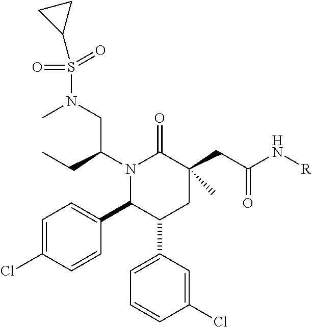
C1=C(Cl)C=CC(C2C(C3=CC=CC(Cl)=C3)CC(CC(N[R])=O)(C)C(=O)N2C(CC)CN(C)S(=O)(C2CC2)=O)=C1
